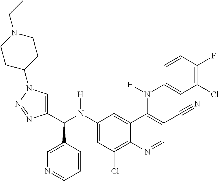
C1(N(C(C2=CN(C3CCN(CC)CC3)N=N2)C2=CN=CC=C2)[H])=CC(Cl)=C2C(=C1)C(N(C1=CC(Cl)=C(F)C=C1)[H])=C(C#N)C=N2
